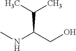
CC(C)C(CO)NC
